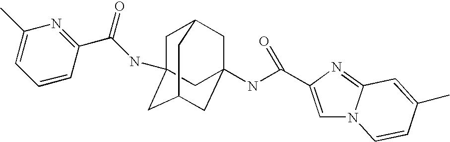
C1C2(NC(C3=NC(C)=CC=C3)=O)CC3CC(NC(=O)C4=CN5C(=N4)C=C(C)C=C5)(CC1C3)C2
